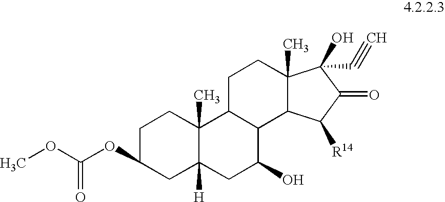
COC(OC1CC2([H])C(C)(CC1)C1C(C(O)C2)C2C(C)(CC1)C(O)(C#C)C(=O)C2[R14])=O
